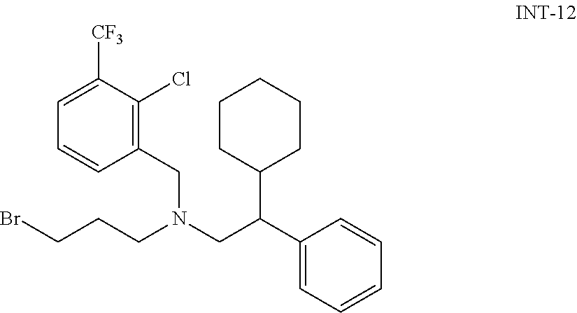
C(CCN(CC(C1=CC=CC=C1)C1CCCCC1)CC1=C(Cl)C([CF3])=CC=C1)Br
